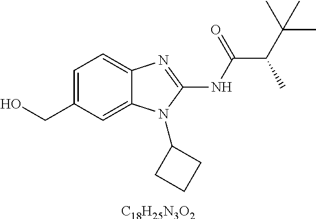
[C18H25N3O2].C1=C(CO)C=C2C(=C1)N=C(NC(=O)C(C(C)(C)C)C)N2C1CCC1
